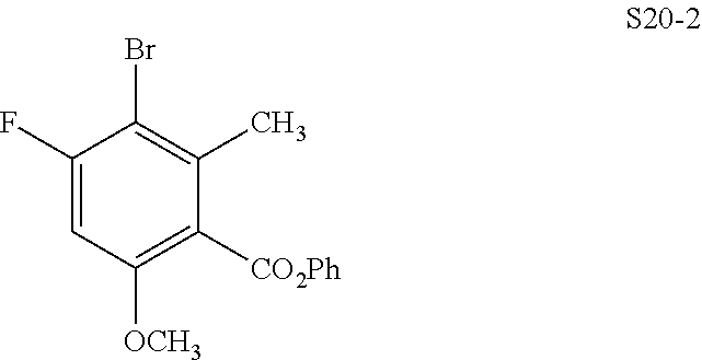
C1(F)=CC([OCH3])=C([CO2Ph])C(C)=C1Br
